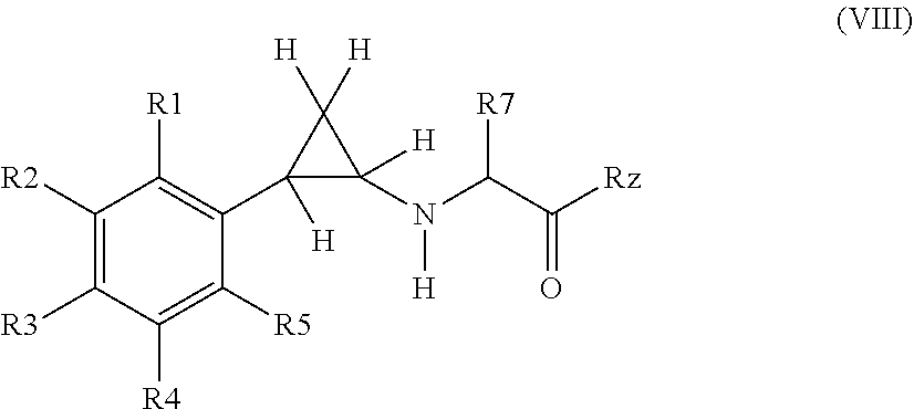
C1([R2])=C([R3])C([R4])=C([R5])C(C2([H])C(N(C(C([Rz])=O)[R7])[H])([H])C2([H])[H])=C1[R1]
